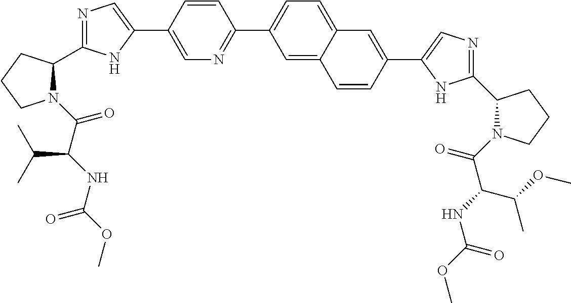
C1=C(C2=CN=C(C3N(C(C(NC(OC)=O)C(C)C)=O)CCC3)N2)C=CC(C2=CC=C3C(=C2)C=CC(C2=CN=C(C4N(C(C(NC(OC)=O)C(OC)C)=O)CCC4)N2)=C3)=N1
